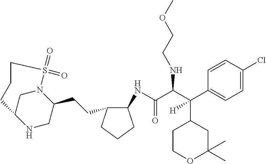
C(C(C(C1=CC=C(Cl)C=C1)(C1CCOC(C)(C)C1)[H])NCCOC)(=O)NC1C(CCC2CNC3CN2S(=O)(=O)CCC3)CCC1
